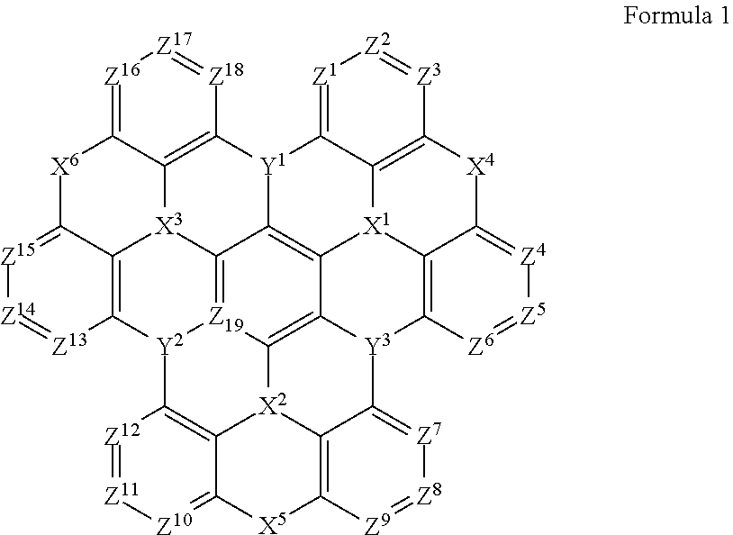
[Z15]1=C2C3=C([Z13]=[Z14]1)[Y2]1[Z19]4=C5[X3]3C3=C([Y1]6C5=C5C7=C4[X2]4C8=C1[Z12]=[Z11][Z10]=C8[X5]C1=C4C(=[Z7][Z8]=[Z9]1)[Y3]7C1=C4[X1]5C5=C([X4]C4=[Z4][Z5]=[Z6]1)[Z3]=[Z2][Z1]=C65)[Z18]=[Z17][Z16]=C3[X6]2
